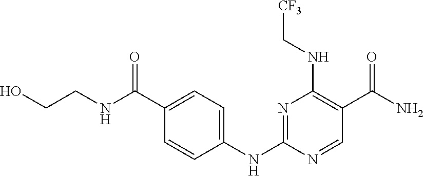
N1=C(NC2=CC=C(C(NCCO)=O)C=C2)N=CC(C(N)=O)=C1NC[CF3]
